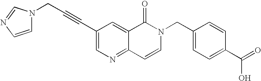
C(#CC1=CN=C2C(=C1)C(=O)N(CC1=CC=C(C(O)=O)C=C1)C=C2)CN1C=CN=C1
